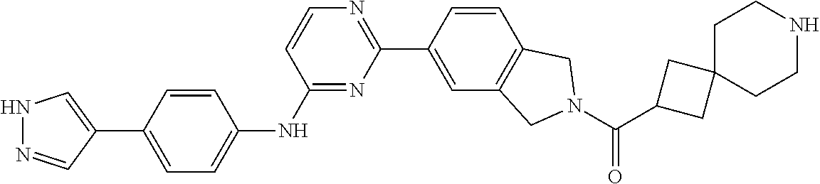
C1(C2=CNN=C2)=CC=C(NC2=NC(C3=CC4=C(C=C3)CN(C(C3CC5(C3)CCNCC5)=O)C4)=NC=C2)C=C1
